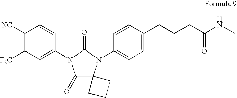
C1([NC])=C([F3C])C=C(N2C(=O)C3(N(C4=CC=C(CCCC(NC)=O)C=C4)C2=O)CCC3)C=C1
